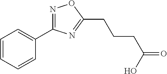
C(CCCC1=NC(C2=CC=CC=C2)=NO1)(=O)O
